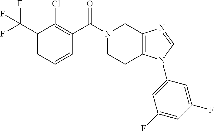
C1(C(F)(F)F)=CC=CC(C(N2CCC3=C(C2)N=CN3C2=CC(F)=CC(F)=C2)=O)=C1Cl
